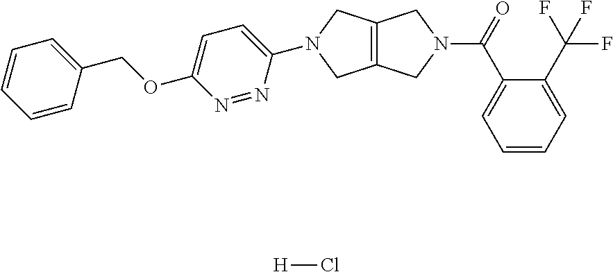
C1=CC(COC2=CC=C(N3CC4=C(C3)CN(C(=O)C3=CC=CC=C3C(F)(F)F)C4)N=N2)=CC=C1.[H]Cl
